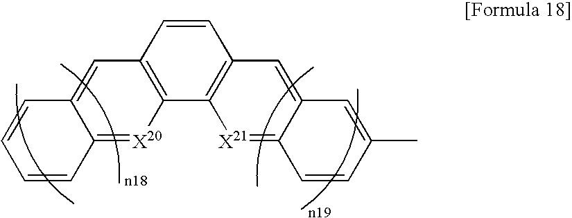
C12=C(C3=C(C=C1)C=C1C(=[X21]3)C=CC(C)=C1)[X20]=C1C(=C2)C=CC=C1
